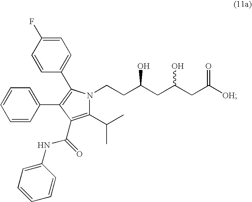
C(CC(CC(CC([OH])=O)O)O)N1C(C(C)C)=C(C(NC2=CC=CC=C2)=O)C(C2=CC=CC=C2)=C1C1=CC=C(F)C=C1
